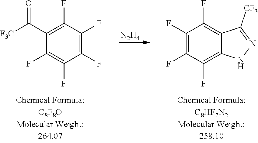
C1(C([F3C])=O)=C(F)C(F)=C(F)C(F)=C1F.[N2H4].C1(F)=C(F)C(F)=C2C(=C1F)C([CF3])=NN2
